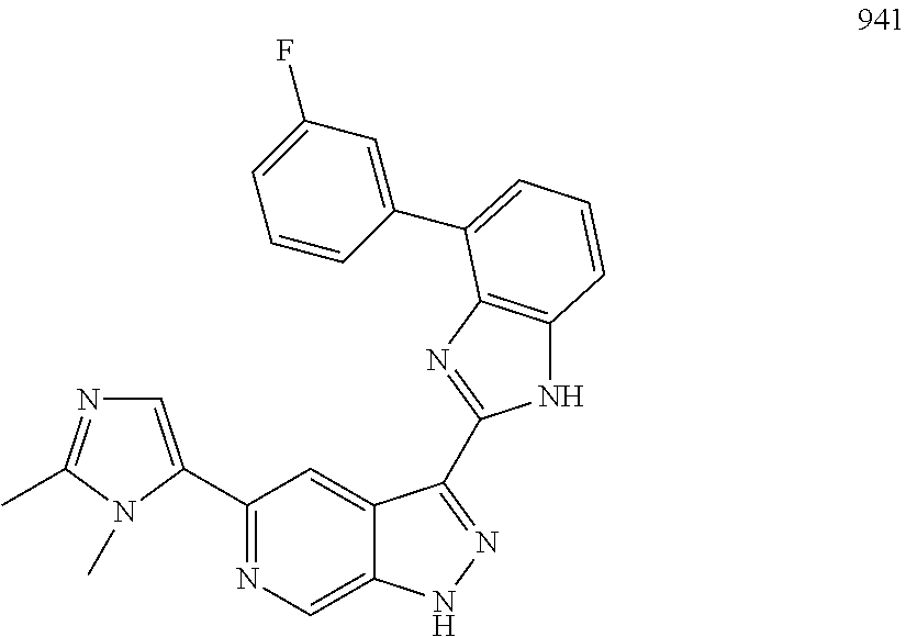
C1(C2=CN=C(C)N2C)=NC=C2C(=C1)C(C1=NC3=C(N1)C=CC=C3C1=CC(F)=CC=C1)=NN2
